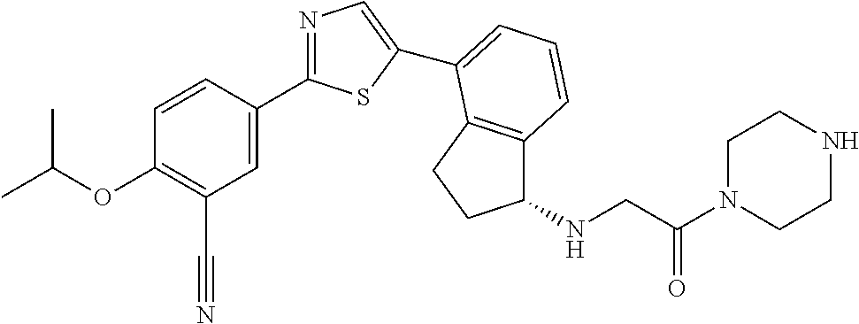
C1=CC(C2=NC=C(C3=CC=CC4=C3CCC4NCC(N3CCNCC3)=O)S2)=CC(C#N)=C1OC(C)C
